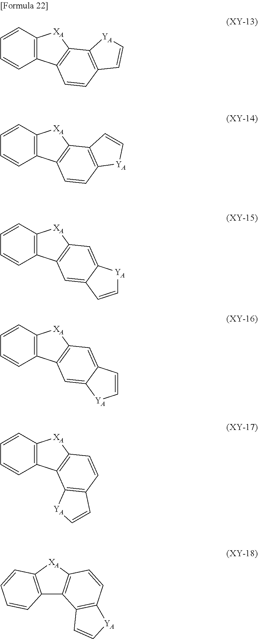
C1=CC2=C(C=C1)C1=C([XA]2)C2=C(C=C1)C=C[YA]2.C1=CC2=C(C=C1)C1=C([XA]2)C=C2C(=C1)[YA]C=C2.C1=CC2=C(C=C1)C1=C([XA]2)C=CC2=C1[YA]C=C2.C1=CC2=C(C=C1)C1=C([XA]2)C2=C(C=C1)[YA]C=C2.C1=CC2=C(C=C1)C1=C([XA]2)C=C2C(=C1)C=C[YA]2.C12=C([XA]C3=C1C1=C(C=C3)[YA]C=C1)C=CC=C2
